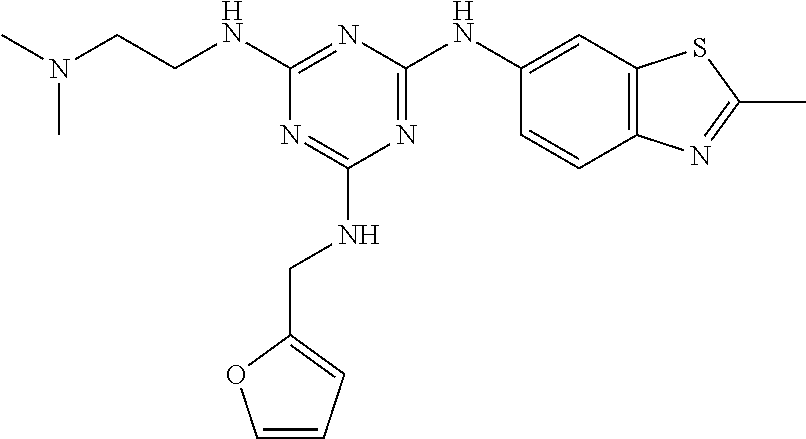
C1(NCCN(C)C)=NC(NC2=CC3=C(C=C2)N=C(C)S3)=NC(NCC2=CC=CO2)=N1
